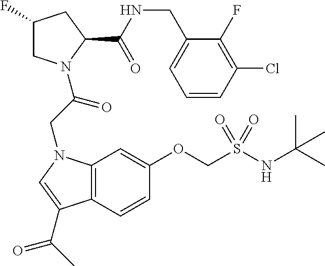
C1(F)CN(C(CN2C3=C(C=CC(OCS(=O)(NC(C)(C)C)=O)=C3)C(C(C)=O)=C2)=O)C(C(NCC2=CC=CC(Cl)=C2F)=O)C1
